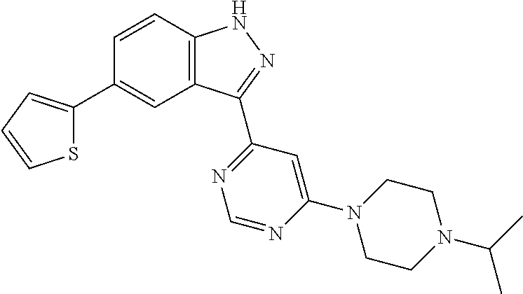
C1=CC2=C(C=C1C1=CC=CS1)C(C1=NC=NC(N3CCN(C(C)C)CC3)=C1)=NN2
